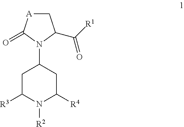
C1[A]C(=O)N(C2CC([R3])N([R2])C([R4])C2)C1C([R1])=O
